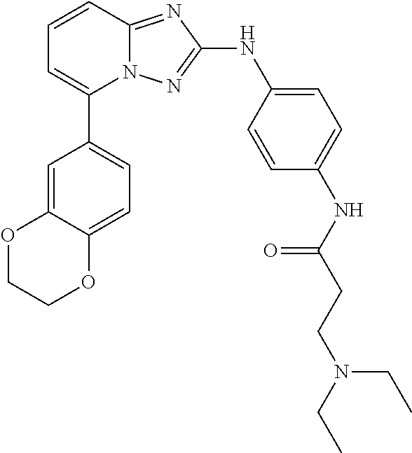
C1=CC2=NC(NC3=CC=C(NC(CCN(CC)CC)=O)C=C3)=NN2C(C2=CC=C3C(=C2)OCCO3)=C1
